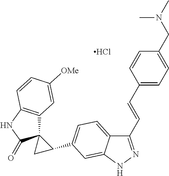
C12(C3=C(NC1=O)C=CC([OMe])=C3)CC2C1=CC=C2C(C=CC3=CC=C(CN(C)C)C=C3)=NNC2=C1.Cl
